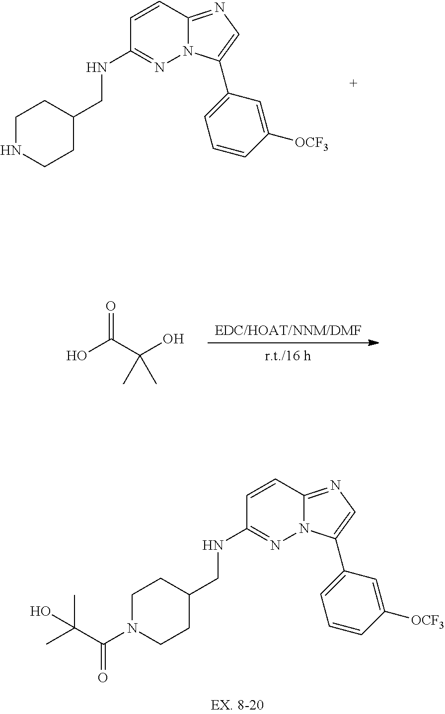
C1(NCC2CCN(C(C(C)(C)O)=O)CC2)=NN2C(=NC=C2C2=CC=CC([OCF3])=C2)C=C1.C1(NCC2CCNCC2)=NN2C(=NC=C2C2=CC=CC([OCF3])=C2)C=C1.[EDC/HOAT/NNM/DMF].[r.t./16 h].OC(C(O)(C)C)=O
